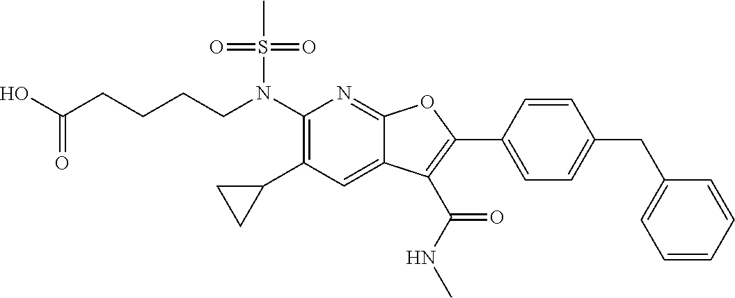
N(C1=C(C2CC2)C=C2C(=N1)OC(C1=CC=C(CC3=CC=CC=C3)C=C1)=C2C(NC)=O)(S(C)(=O)=O)CCCCC(O)=O
